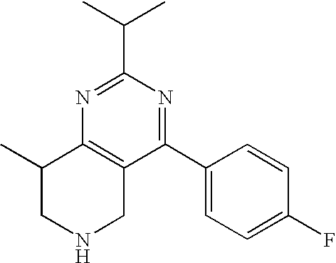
N1=C(C(C)C)N=C(C2=CC=C(F)C=C2)C2=C1C(C)CNC2
